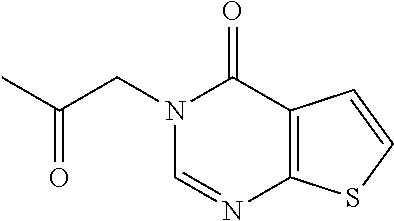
CC(CN1C=NC2=C(C1=O)C=CS2)=O
